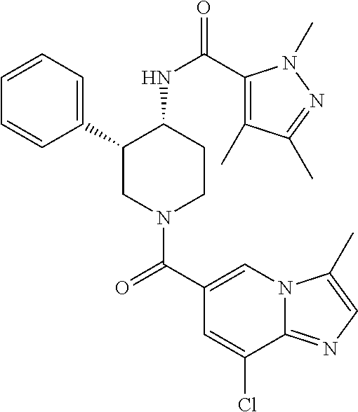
C1=CC=C(C2CN(C(C3=CN4C(=NC=C4C)C(Cl)=C3)=O)CCC2NC(=O)C2=C(C)C(C)=NN2C)C=C1
